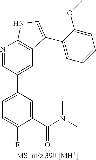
C1=C(C2=CC3=C(N=C2)NC=C3C2=CC=CC=C2OC)C=C(C(N(C)C)=O)C(F)=C1
